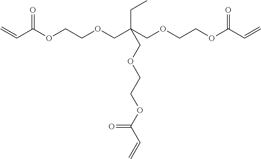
C=CC(OCCOCC(COCCOC(C=C)=O)(CC)COCCOC(C=C)=O)=O
